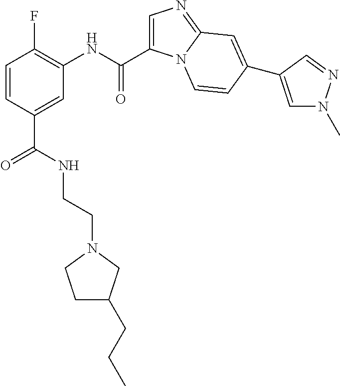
C1=C(C(NC2=C(F)C=CC(C(NCCN3CC(CCC)CC3)=O)=C2)=O)N2C(=N1)C=C(C1=CN(C)N=C1)C=C2
